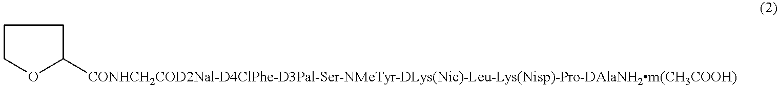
[CONHCH2COD2Nal-D4ClPhe-D3Pal-Ser-NMeTyr-DLys(Nic)-Leu-Lys(Nisp)-Pro-DAlaNH2m(CH3COOH)]C1OCCC1
